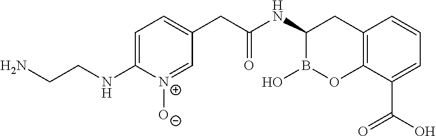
C12=C(C(C(O)=O)=CC=C1)OB(O)C(NC(=O)CC1=CC=C(NCCN)[N+]([O-])=C1)C2
